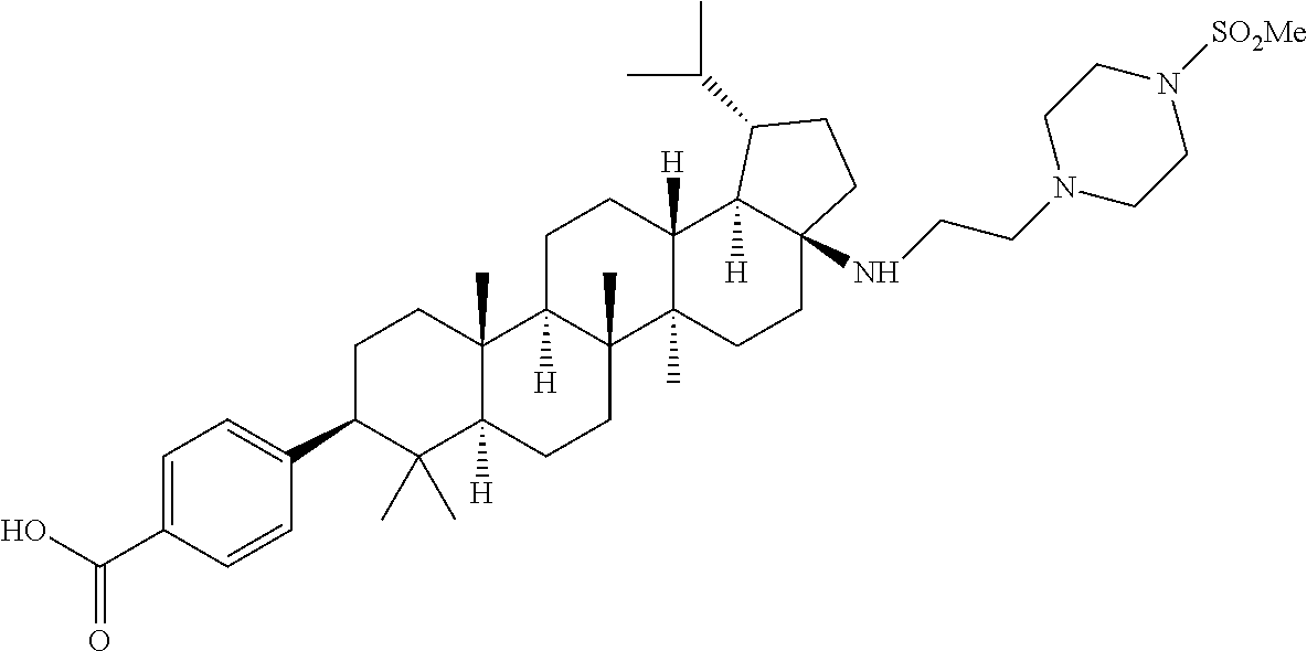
C1=C(C(O)=O)C=CC(C2C(C)(C)C3([H])C(C)(CC2)C2([H])C(C)(CC3)C3(C)C([H])(CC2)C2([H])C(NCCN4CCN([SO2Me])CC4)(CC3)CCC2C(C)C)=C1
